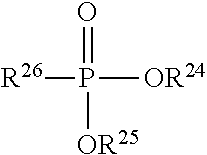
[R26]P(=O)([OR24])[OR25]
